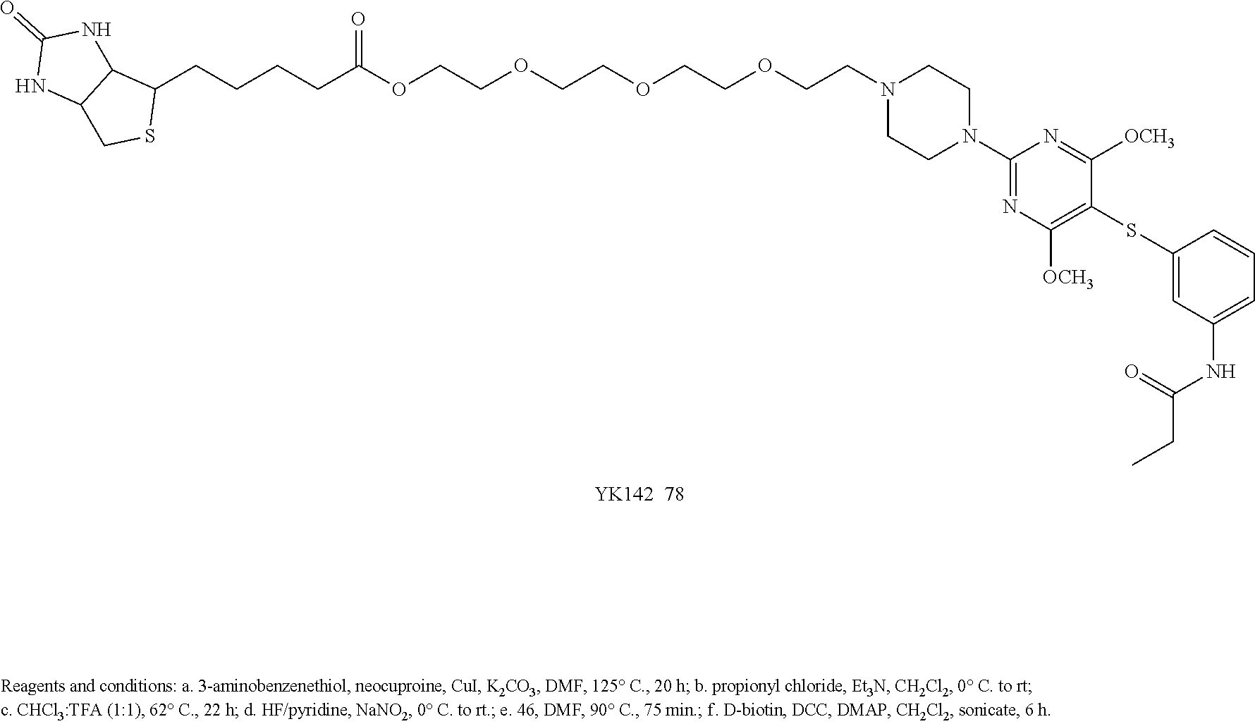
N1(CCOCCOCCOCCOC(CCCCC2C3C(CS2)NC(=O)N3)=O)CCN(C2=NC([OCH3])=C(SC3=CC(NC(CC)=O)=CC=C3)C([OCH3])=N2)CC1.[YK142  78]
